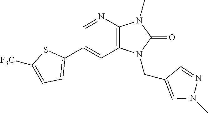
C1(C2=CC=C([F3C])S2)=CC2=C(N=C1)N(C)C(=O)N2CC1=CN(C)N=C1
